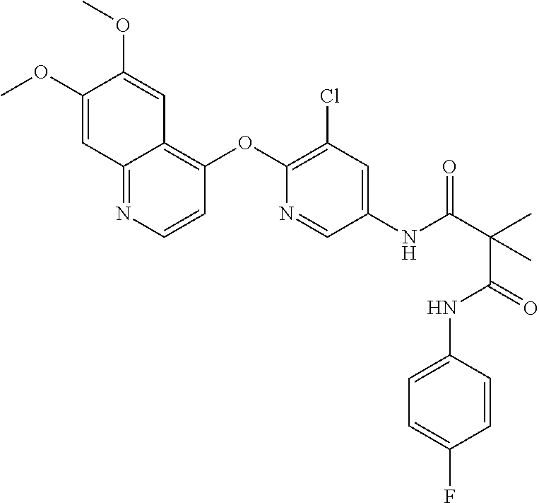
C12=NC=CC(OC3=C(Cl)C=C(NC(C(C(NC4=CC=C(F)C=C4)=O)(C)C)=O)C=N3)=C1C=C(OC)C(OC)=C2
